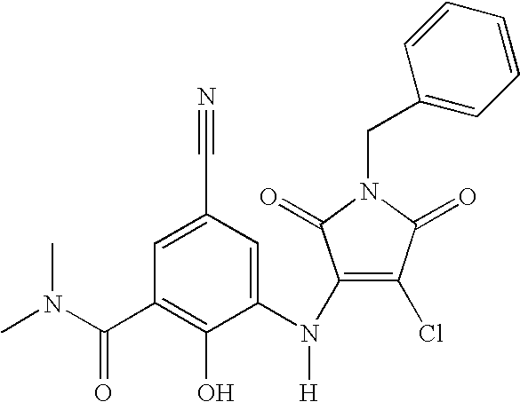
C1=C(C#N)C=C(N(C2=C(Cl)C(=O)N(CC3=CC=CC=C3)C2=O)[H])C(O)=C1C(N(C)C)=O
